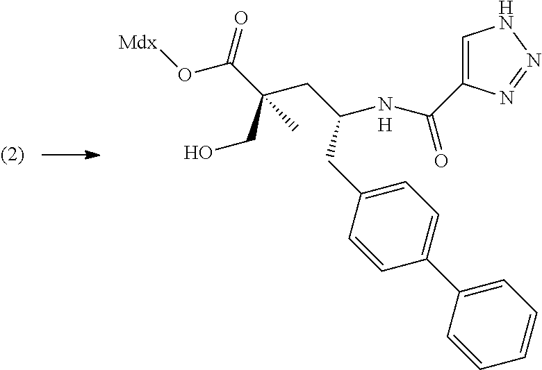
C1=C(C2=CC=C(CC(CC(C(O[Mdx])=O)(CO)C)NC(C3=CNN=N3)=O)C=C2)C=CC=C1.[H]
